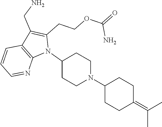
N1(C2CCN(C3CCC(=C(C)C)CC3)CC2)C(CCOC(=O)N)=C(CN)C2=C1N=CC=C2
